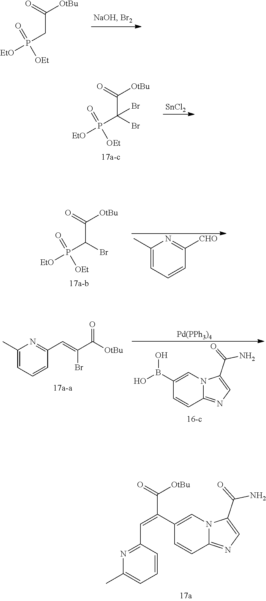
C(CP([EtO])(=O)[OEt])(=O)[OtBu].C(C(P([EtO])(=O)[OEt])(Br)Br)(=O)[OtBu].[SnCl2].C(C(P([EtO])(=O)[OEt])Br)(=O)[OtBu].C1(C)=CC=CC([CHO])=N1.C1(C)=CC=CC(C=C(C([OtBu])=O)Br)=N1.C1(B(O)O)=CN2C(=NC=C2C(=O)N)C=C1.[Pd(PPh3)4].C1(C(=CC2=NC(C)=CC=C2)C(=O)[OtBu])=CN2C(=NC=C2C(=O)N)C=C1
